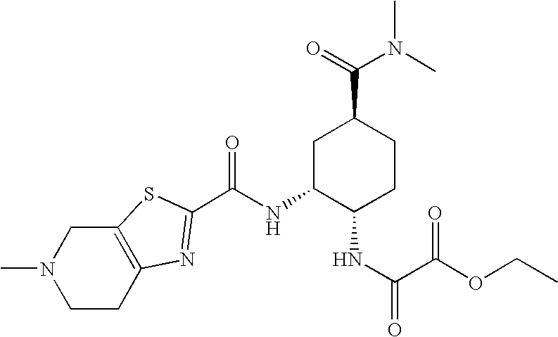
C1C(NC(=O)C2=NC3=C(CN(C)CC3)S2)C(NC(=O)C(OCC)=O)CCC1C(=O)N(C)C
